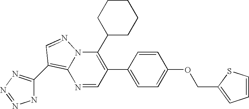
N1=CC(C2=CC=C(OCC3=CC=CS3)C=C2)=C(C2CCCCC2)N2C1=C(C1=NN=NN1)C=N2
